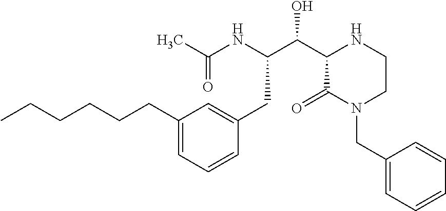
C1(CCCCCC)=CC=CC(CC(C(C2C(=O)N(CC3=CC=CC=C3)CCN2)O)NC(C)=O)=C1
